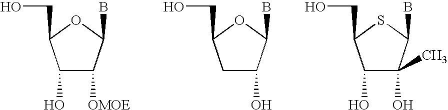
C1(O)C([OMOE])C(B)OC1CO.C1C(O)C(B)OC1CO.C1(O)C(O)(C)C(B)SC1CO
